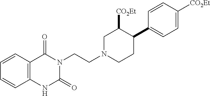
C12=C(C=CC=C1)C(=O)N(CCN1CC([CO2Et])C(C3=CC=C([CO2Et])C=C3)CC1)C(=O)N2
